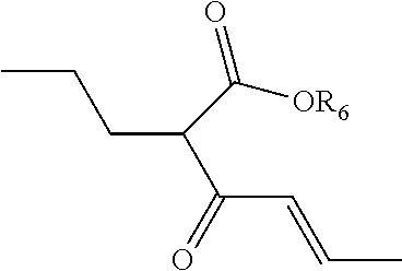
CCCC(C(C=CC)=O)C([OR6])=O
